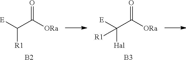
[E]C(C([ORa])=O)[R1].[B2].[E]C(C([ORa])=O)([Hal])[R1].[B3]
